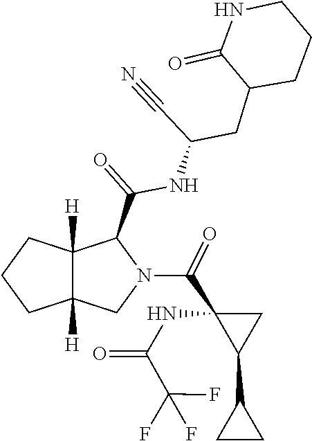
FC(F)(F)C(NC1(C(N2C(C(=O)NC(CC3C(=O)NCCC3)C#N)C3([H])C([H])(CCC3)C2)=O)C(C2CC2)C1)=O
